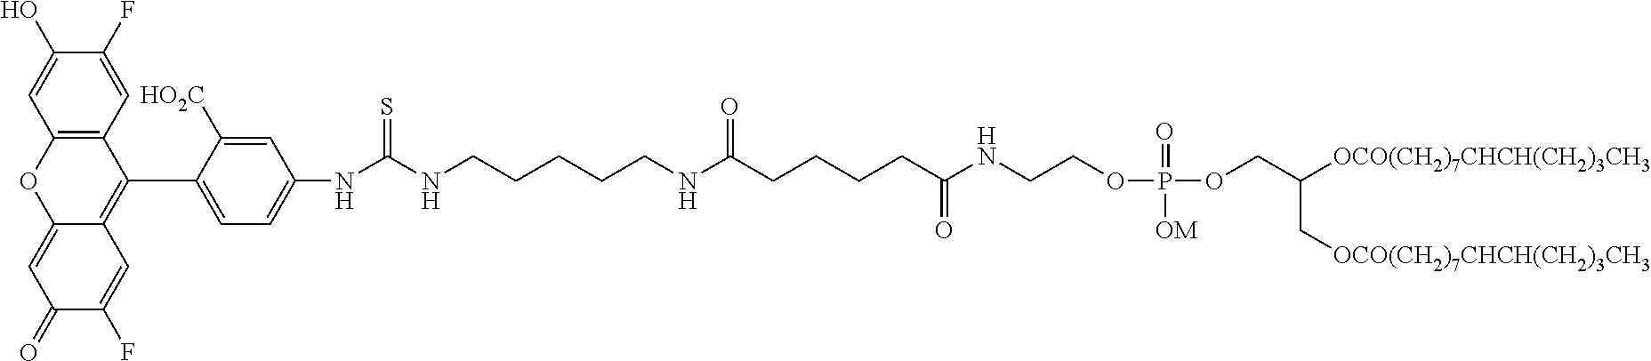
C12=C(C=C(F)C(O)=C1)C(C1=CC=C(NC(NCCCCCNC(CCCCC(NCCOP(=O)([OM])OCC(C[OCO(CH2)7CHCH(CH2)3CH3])[OCO(CH2)7CHCH(CH2)3CH3])=O)=O)=S)C=C1[HO2C])=C1C(=CC(=O)C(F)=C1)O2
